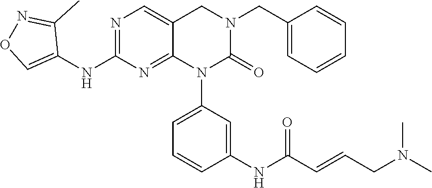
C1=CC(CN2CC3=CN=C(NC4=CON=C4C)N=C3N(C3=CC=CC(NC(C=CCN(C)C)=O)=C3)C2=O)=CC=C1
